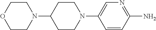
C1=C(N2CCC(N3CCOCC3)CC2)C=CC(N)=N1
